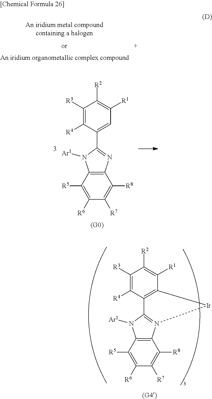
C1([R3])=C([R4])C(C2=NC3=C(C([R5])=C([R6])C([R7])=C3[R8])N2[Ar1])=CC([R1])=C1[R2].C1([R3])=C([R4])C2=C(C([R1])=C1[R2])[Ir]N1=C2N([Ar1])C2=C1C([R8])=C([R7])C([R6])=C2[R5]
